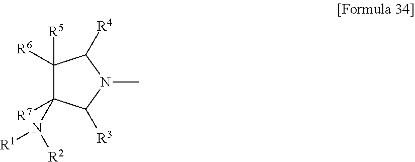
C1([R6])([R5])C([R7])(N([R2])[R1])C([R3])N(C)C1[R4]
